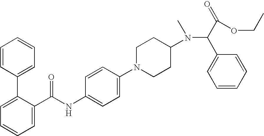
C1=C(C(NC2=CC=C(N3CCC(N(C(C(=O)OCC)C4=CC=CC=C4)C)CC3)C=C2)=O)C(C2=CC=CC=C2)=CC=C1
